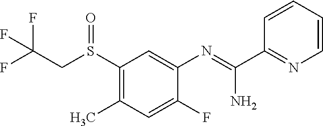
S(C1=C(C)C=C(F)C(N=C(N)C2=NC=CC=C2)=C1)(CC(F)(F)F)=O
